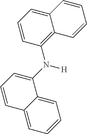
C12=CC=CC(N(C3=CC=CC4=CC=CC=C34)[H])=C1C=CC=C2
